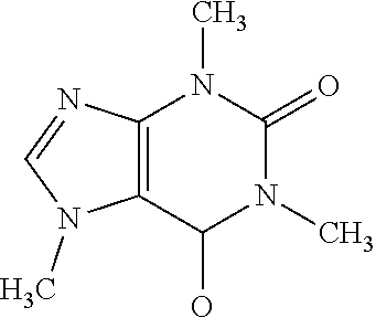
C12=C(C(O)N(C)C(=O)N1C)N(C)C=N2
